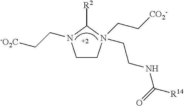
C1CN(CC[CO2-])(CCNC(=O)[R14])C([R2])N1CC[-O2C]
